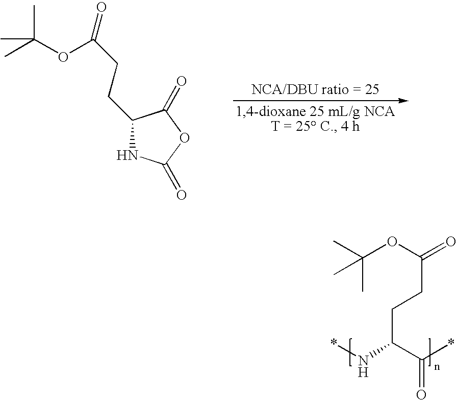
N1C(=O)OC(=O)C1CCC(OC(C)(C)C)=O.CC(C)(C)OC(=O)CCC(N*)C(*)=O
